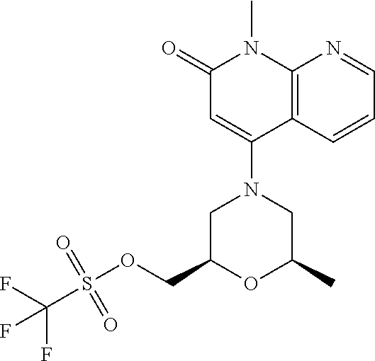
C1(=O)C=C(N2CC(COS(C(F)(F)F)(=O)=O)OC(C)C2)C2=C(N1C)N=CC=C2
